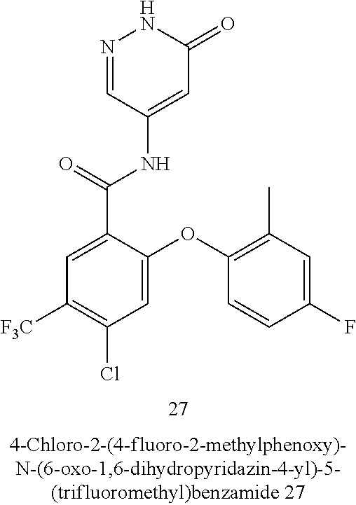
N1=CC(NC(C2=CC([F3C])=C(Cl)C=C2OC2=C(C)C=C(F)C=C2)=O)=CC(=O)N1
